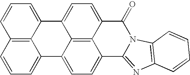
C12=C3C=CC=C1C1=CC=C4C5=C1C(=CC=C5C(=O)N1C4=NC4=C1C=CC=C4)C2=CC=C3
